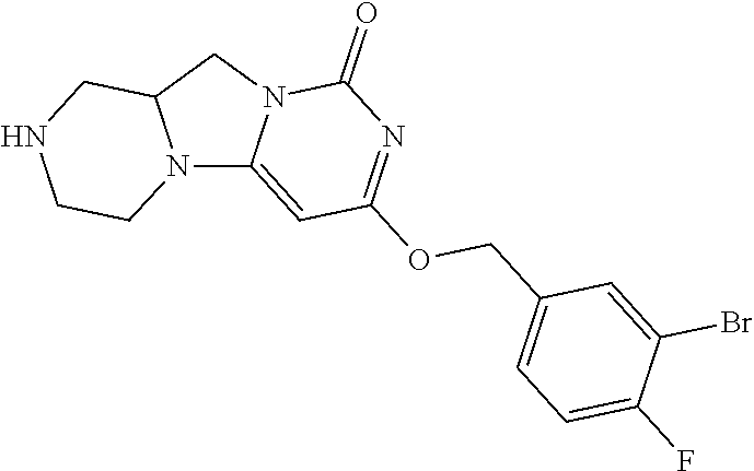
N12C3=CC(OCC4=CC=C(F)C(Br)=C4)=NC(=O)N3CC1CNCC2
